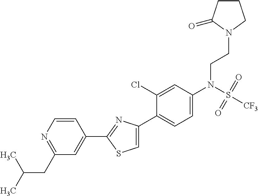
C1(C2=NC(C3=CC=C(N(S([CF3])(=O)=O)CCN4CCCC4=O)C=C3Cl)=CS2)=CC(CC(C)C)=NC=C1
